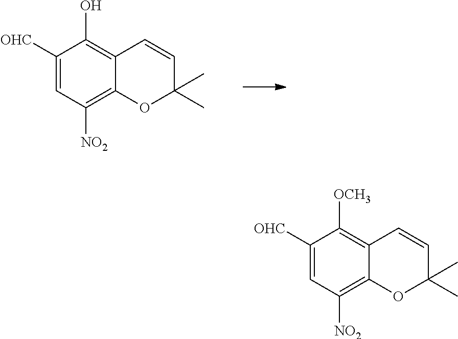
C1([OHC])=CC([NO2])=C2C(=C1O)C=CC(C)(C)O2.C1([OHC])=CC([NO2])=C2C(=C1[OCH3])C=CC(C)(C)O2
